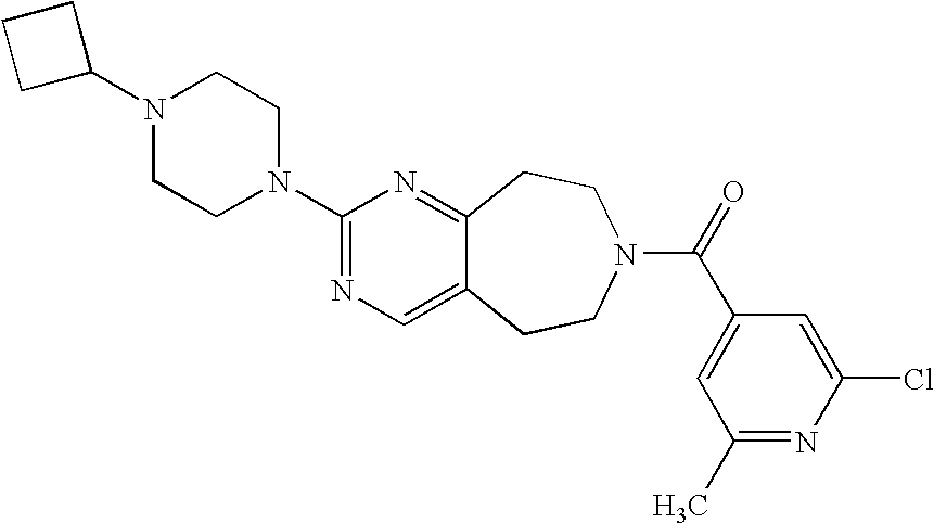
C1(N2CCN(C3=NC=C4C(=N3)CCN(C(=O)C3=CC(C)=NC(Cl)=C3)CC4)CC2)CCC1
